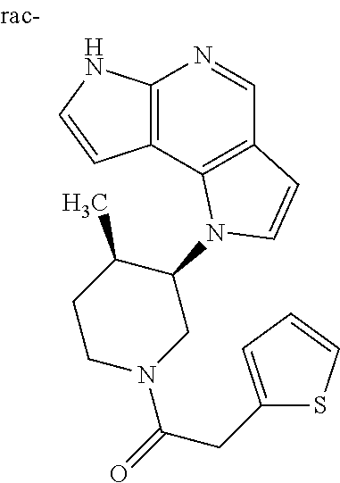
C12=C(C3=C(C=N1)C=CN3C1C(C)CCN(C(=O)CC3=CC=CS3)C1)C=CN2
